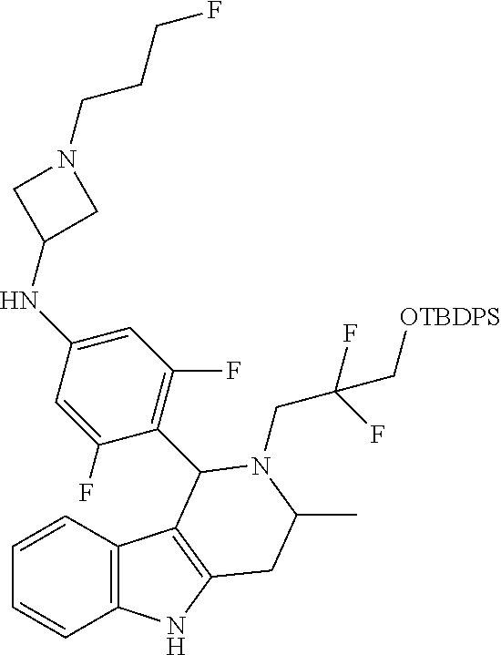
C1=CC2=C(C=C1)NC1=C2C(C2=C(F)C=C(NC3CN(CCCF)C3)C=C2F)N(CC(F)(F)C[OTBDPS])C(C)C1
